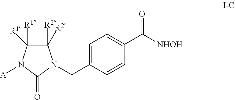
C1=C(CN2C([R2])([R2])C([R1])([R1])N([A])C2=O)C=CC(C([NHOH])=O)=C1
